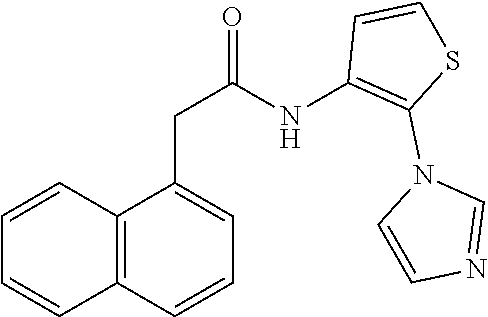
C12=C(C=CC=C1CC(=O)NC1=C(N3C=CN=C3)SC=C1)C=CC=C2
